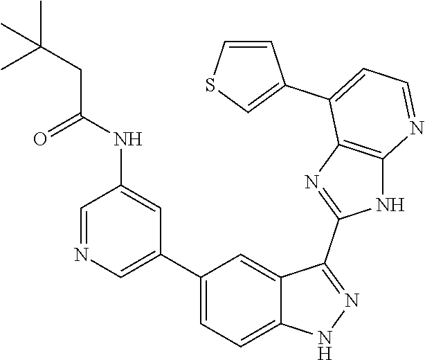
C1=NC=C(C2=CC=C3C(=C2)C(C2=NC4=C(N2)N=CC=C4C2=CSC=C2)=NN3)C=C1NC(CC(C)(C)C)=O
